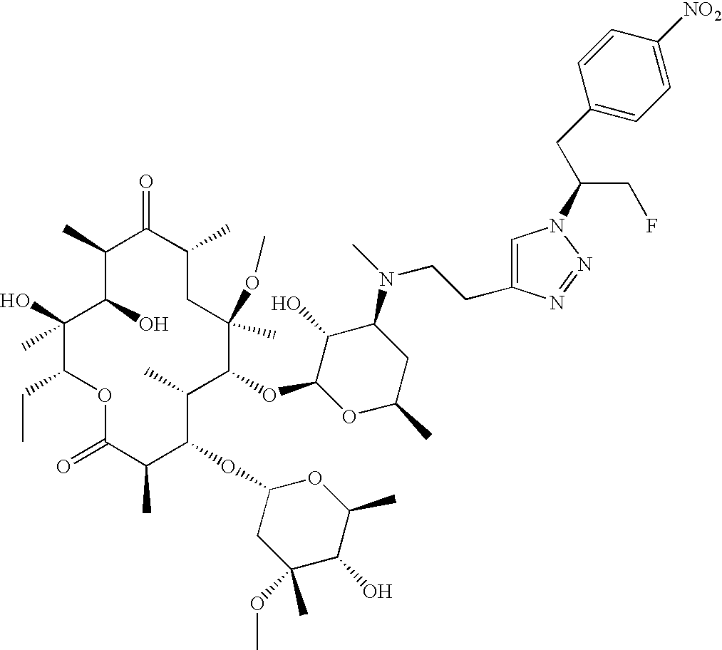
C1(C)C(O)C(O)(C)C(CC)OC(=O)C(C)C(OC2CC(OC)(C)C(O)C(C)O2)C(C)C(OC2OC(C)CC(N(C)CCC3=CN(C(CC4=CC=C([NO2])C=C4)CF)N=N3)C2O)C(C)(OC)CC(C)C1=O
